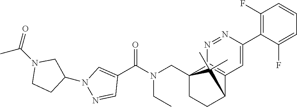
C12(CN(C(C3=CN(C4CCN(C(=O)C)C4)N=C3)=O)CC)CCC(C3=C1N=NC(C1=C(F)C=CC=C1F)=C3)C2(C)C
